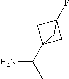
NC(C12CC(F)(C1)C2)C
